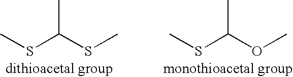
CSC(SC)C.CSC(OC)C
